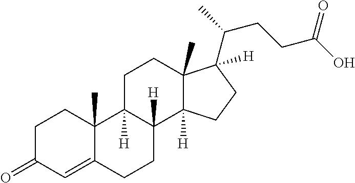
C1C(=O)C=C2C(C)(C1)C1([H])C([H])(CC2)C2([H])C(C)(CC1)C(C(CCC(O)=O)C)([H])CC2
